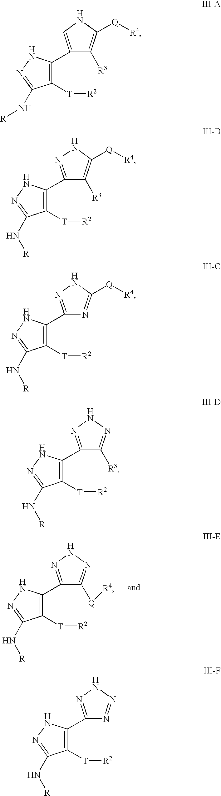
C1([T][R2])=C(C2=NNN=C2[Q][R4])NN=C1N[R].C1([T][R2])=C(C2=CNC([Q][R4])=C2[R3])NN=C1N[R].C1([T][R2])=C(C2=NNC([Q][R4])=C2[R3])NN=C1N[R].C1([T][R2])=C(C2=NNC([Q][R4])=N2)NN=C1N[R].C1([T][R2])=C(C2=NNN=C2[R3])NN=C1N[R].C1([T][R2])=C(C2=NNN=N2)NN=C1N[R]
